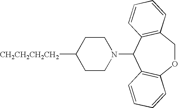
[CH2CH2CH2CH2]C1CCN(C2C3=C(OCC4=C2C=CC=C4)C=CC=C3)CC1
